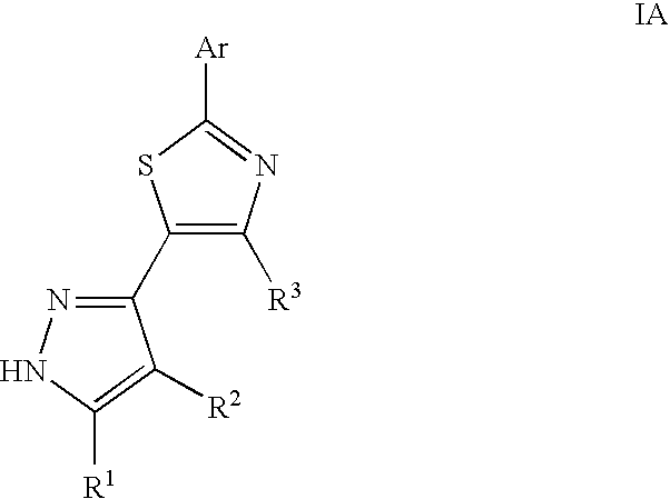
C1(C2=NNC([R1])=C2[R2])=C([R3])N=C([Ar])S1
